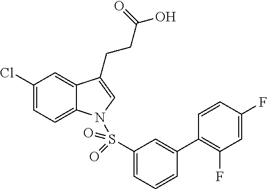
C1(Cl)=CC=C2C(=C1)C(CCC(=O)O)=CN2S(C1=CC=CC(C2=C(F)C=C(F)C=C2)=C1)(=O)=O
